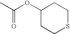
CC(OC1CCSCC1)=O
